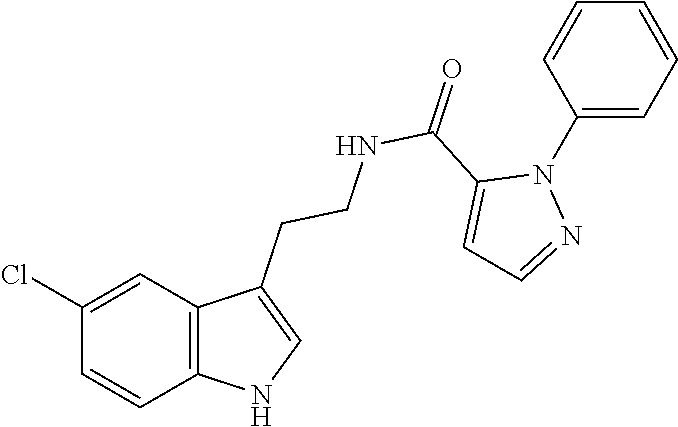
C12=C(C=C(Cl)C=C1)C(CCNC(C1=CC=NN1C1=CC=CC=C1)=O)=CN2
